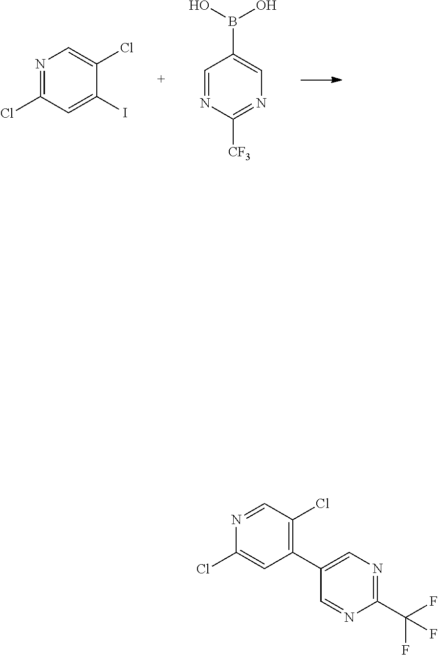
N1=C(Cl)C=C(I)C(Cl)=C1.C1=NC([CF3])=NC=C1B(O)O.C1(C2=C(Cl)C=NC(Cl)=C2)=CN=C(C(F)(F)F)N=C1
